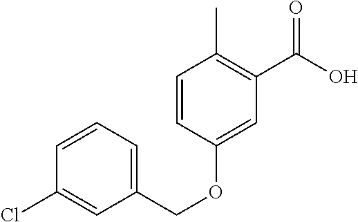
C1=CC=C(COC2=CC(C(O)=O)=C(C)C=C2)C=C1Cl
